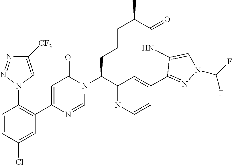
C12=NC=CC(=C1)C1=NN(C(F)F)C=C1NC(=O)C(C)CCCC2N1C(=O)C=C(C2=C(N3C=C([CF3])N=N3)C=CC(Cl)=C2)N=C1
